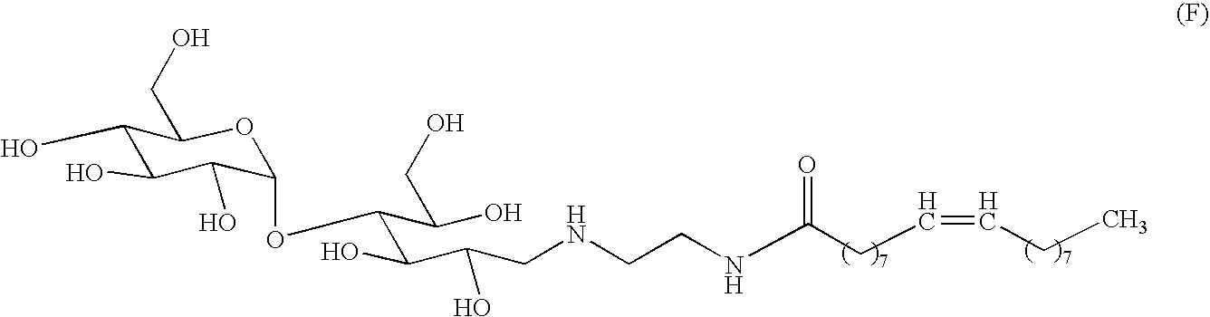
C1(O)C(O)C(O)C(OC(C(C(CNCCNC(CC=CCC)=O)O)O)C(O)CO)OC1CO
